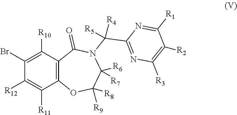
C12=C(C([R11])=C([R12])C(Br)=C1[R10])OC([R8])([R9])C([R6])([R7])N(C(C1=NC([R3])=C([R2])C([R1])=N1)([R5])[R4])C2=O
